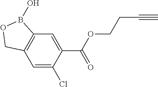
C12=C(C=C(Cl)C(C(OCCC#C)=O)=C1)COB2O
